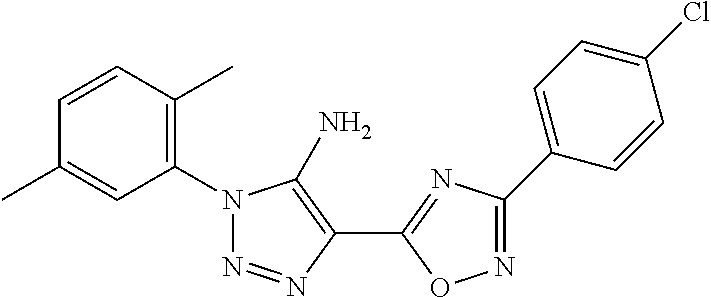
C1=CC(C)=C(N2N=NC(C3=NC(C4=CC=C(Cl)C=C4)=NO3)=C2N)C=C1C
